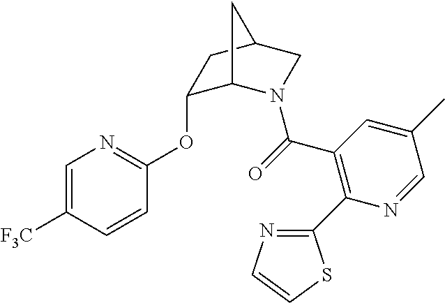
C1=C([F3C])C=CC(OC2C3N(C(=O)C4=C(C5=NC=CS5)N=CC(C)=C4)CC(C2)C3)=N1
